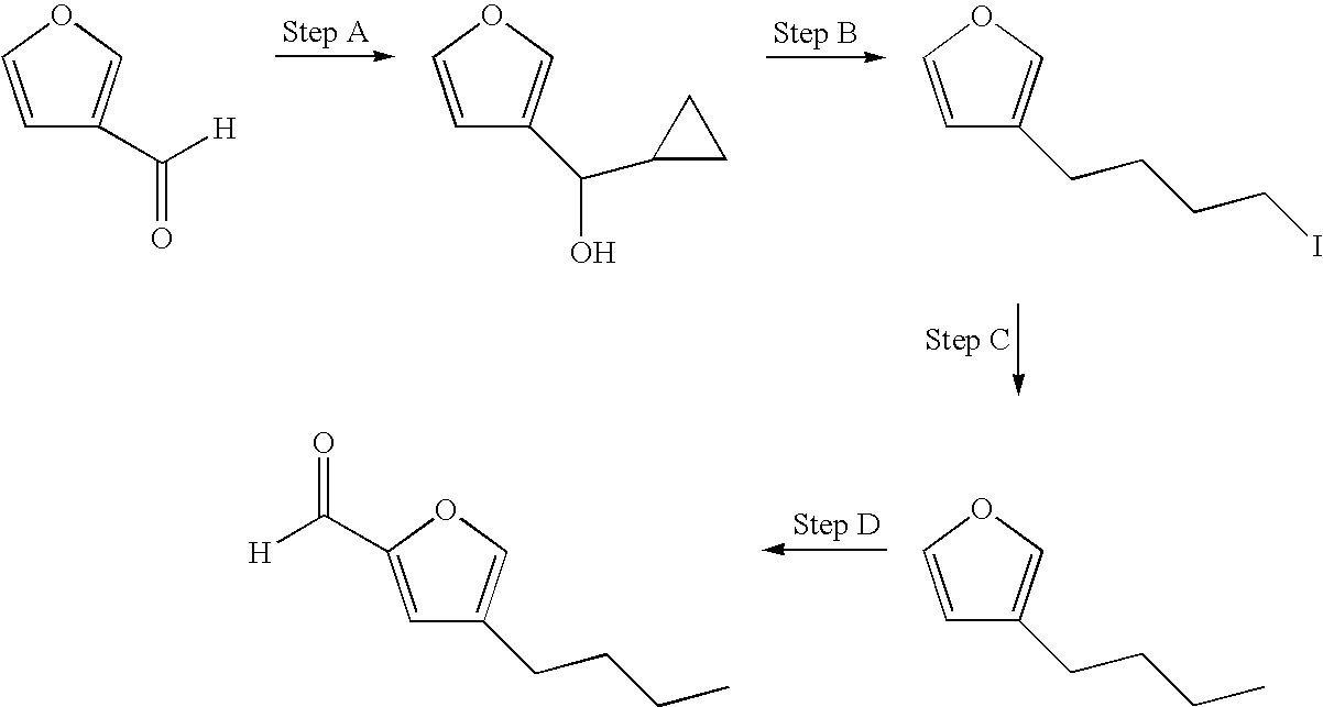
C1=COC=C1C(=O)[H].C1=COC=C1C(C1CC1)O.C1=COC=C1CCCCI.C1=COC=C1CCCC.C1=C(C(=O)[H])OC=C1CCCC
